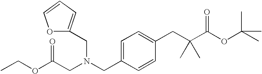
C1=C(CN(CC(OCC)=O)CC2=CC=CO2)C=CC(CC(C(OC(C)(C)C)=O)(C)C)=C1
